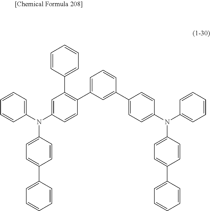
C1=CC=C(N(C2=CC(C3=CC=CC=C3)=C(C3=CC=CC(C4=CC=C(N(C5=CC=CC=C5)C5=CC=C(C6=CC=CC=C6)C=C5)C=C4)=C3)C=C2)C2=CC=C(C3=CC=CC=C3)C=C2)C=C1
